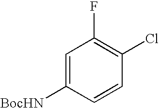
C1=C([BocHN])C=CC(Cl)=C1F
